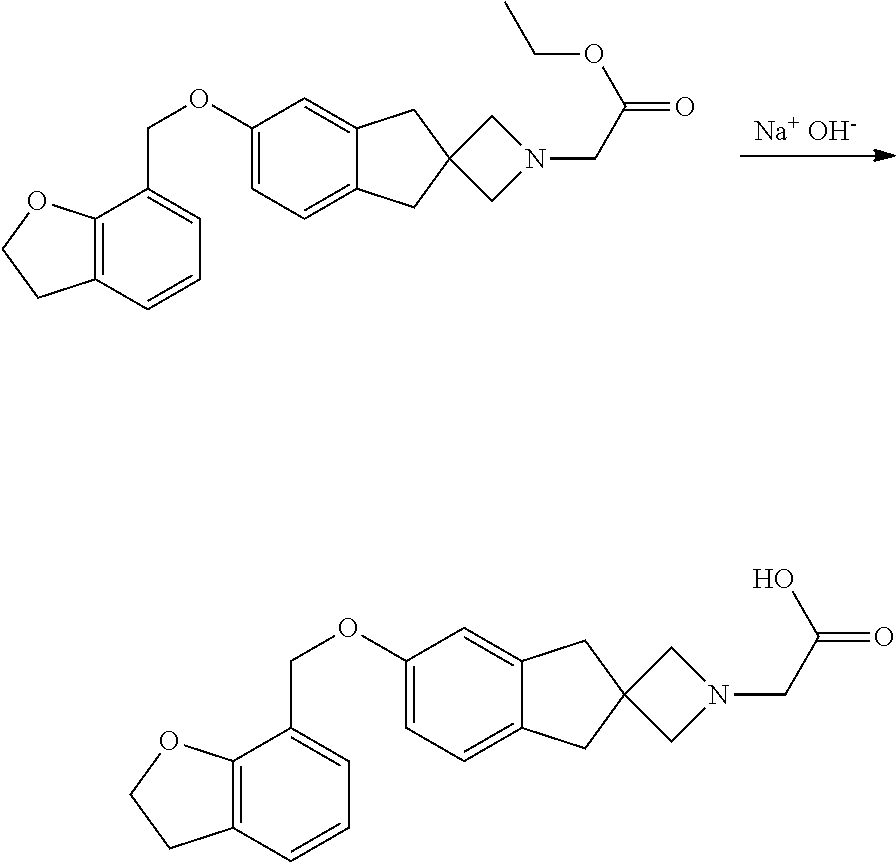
[Na+ OH-].C1(OCC2=CC=CC3=C2OCC3)=CC=C2C(=C1)CC1(C2)CN(CC(=O)OCC)C1.C1(OCC2=CC=CC3=C2OCC3)=CC=C2C(=C1)CC1(C2)CN(CC(=O)O)C1
